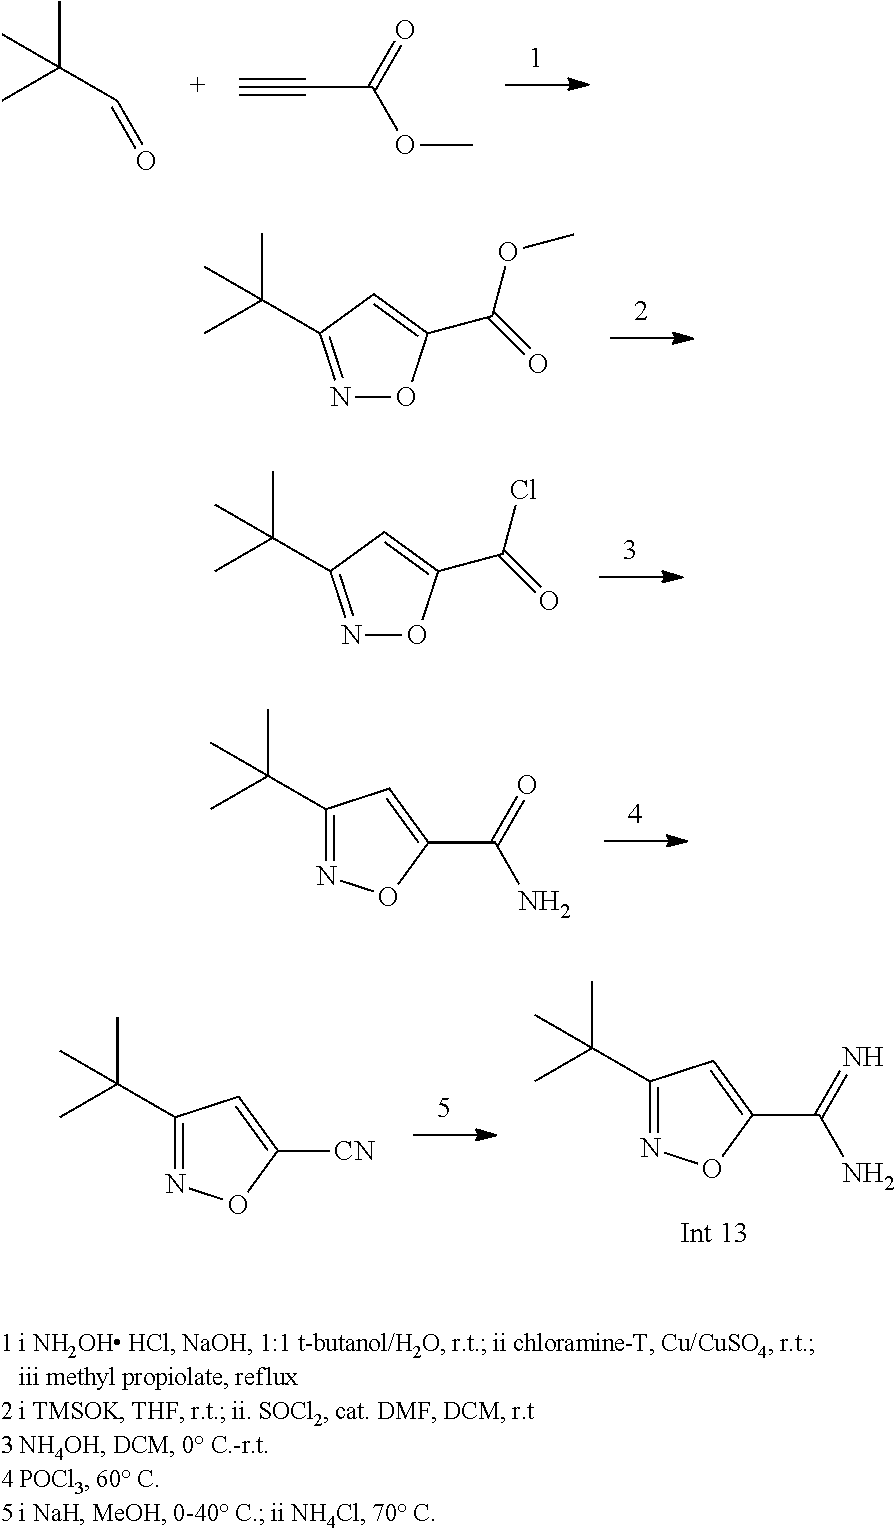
CC(C)(C)C=O.C(C(=O)OC)#C.N1=C(C(C)(C)C)C=C(C(OC)=O)O1.N1=C(C(C)(C)C)C=C(C(Cl)=O)O1.C1(C(C)(C)C)=NOC(C(N)=O)=C1.C1(C(C)(C)C)=NOC(C(=N)N)=C1.C1(C(C)(C)C)=NOC([CN])=C1
